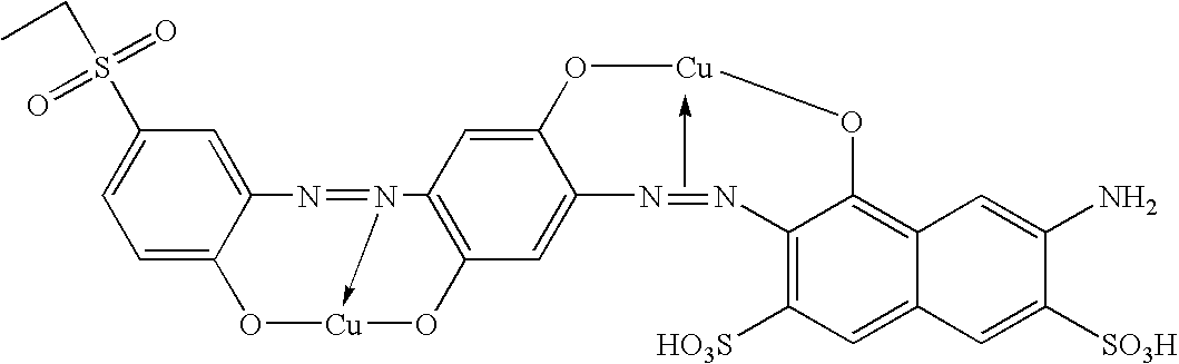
C1=C2C(=CC(S(CC)(=O)=O)=C1)N=N1->[Cu](O2)OC2=C1C=C1C(=C2)N=NC2=C([HO3S])C=C3C(=C2O[Cu]O1)C=C(N)C([SO3H])=C3
